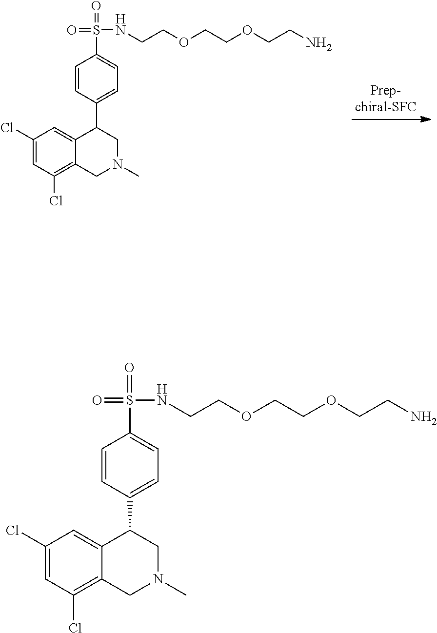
C(COCCOCCN)NS(=O)(=O)C1=CC=C(C2CN(C)CC3=C(Cl)C=C(Cl)C=C23)C=C1.C(COCCOCCN)NS(=O)(=O)C1=CC=C(C2CN(C)CC3=C(Cl)C=C(Cl)C=C23)C=C1
